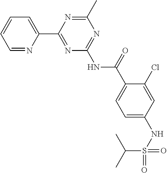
C1=NC(C2=NC(NC(C3=CC=C(NS(C(C)C)(=O)=O)C=C3Cl)=O)=NC(C)=N2)=CC=C1
